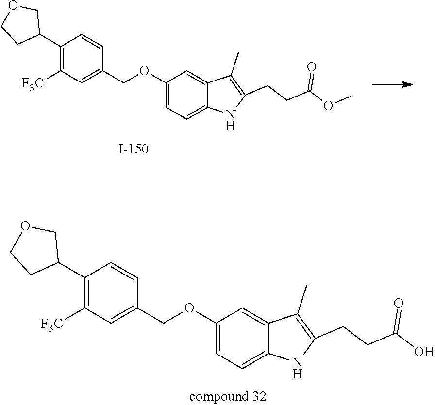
C1(C2COCC2)=C([F3C])C=C(COC2=CC=C3C(=C2)C(C)=C(CCC(O)=O)N3)C=C1.C1(C2COCC2)=C([F3C])C=C(COC2=CC=C3C(=C2)C(C)=C(CCC(=O)OC)N3)C=C1
